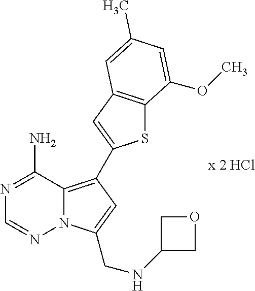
S1C2=C(C=C1C1=C3N(N=CN=C3N)C(CNC3COC3)=C1)C=C(C)C=C2OC
